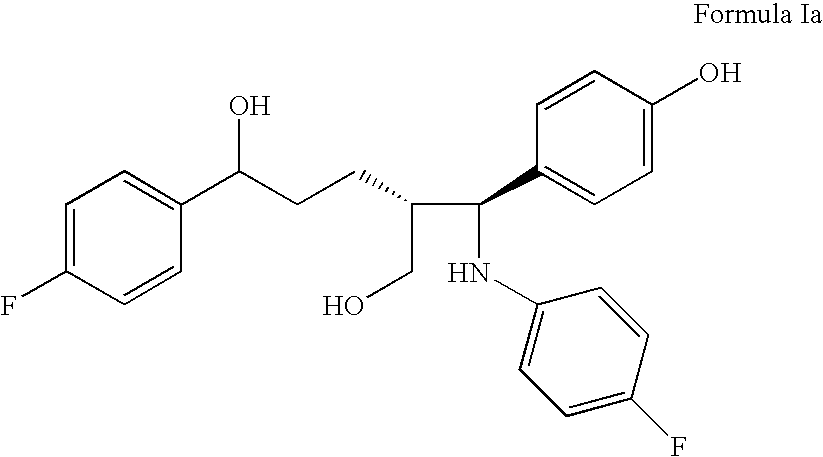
C1=C(F)C=CC(C(CCC(C(NC2=CC=C(F)C=C2)C2=CC=C(O)C=C2)CO)O)=C1
